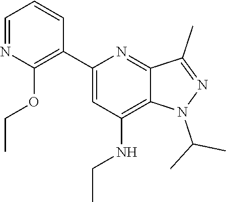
C1=NC(OCC)=C(C2=CC(NCC)=C3C(=N2)C(C)=NN3C(C)C)C=C1
